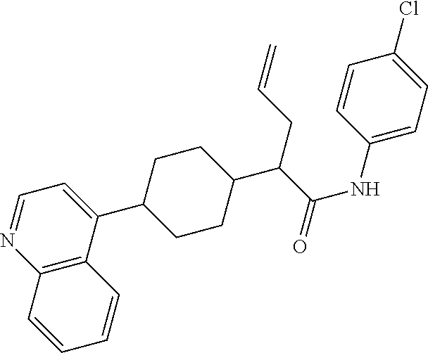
C1(C2CCC(C(CC=C)C(=O)NC3=CC=C(Cl)C=C3)CC2)=CC=NC2=C1C=CC=C2
